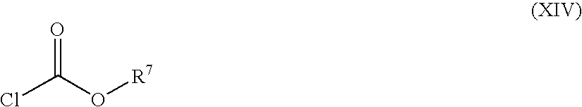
ClC(O[R7])=O
